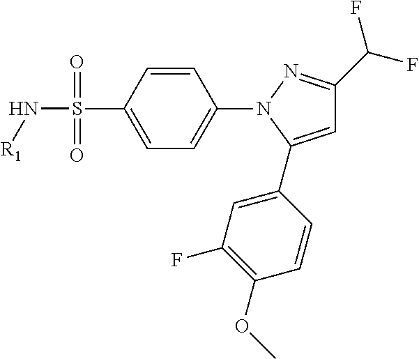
C1=CC(S(N[R1])(=O)=O)=CC=C1N1N=C(C(F)F)C=C1C1=CC(F)=C(OC)C=C1
